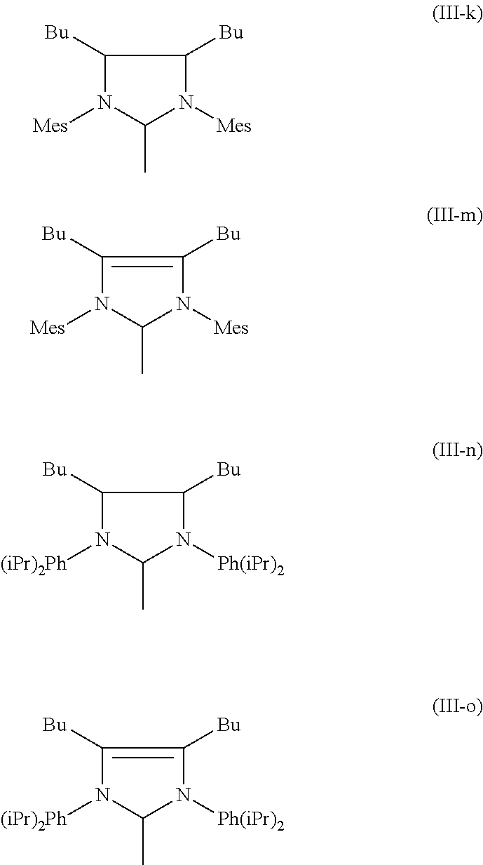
C1([Bu])N([Mes])C(C)N([Mes])C1[Bu].C1([Bu])=C([Bu])N([Mes])C(C)N1[Mes].C1([Bu])N([(iPr)2Ph])C(C)N([Ph(iPr)2])C1[Bu].C1([Bu])=C([Bu])N([Ph(iPr)2])C(C)N1[(iPr)2Ph]
